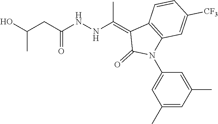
C1=CC([CF3])=CC2=C1C(=C(NNC(CC(O)C)=O)C)C(=O)N2C1=CC(C)=CC(C)=C1
